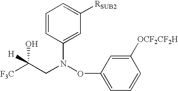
[F3C]C(CN(OC1=CC=CC([OCF2CF2H])=C1)C1=CC([RSUB2])=CC=C1)(O)[H]
